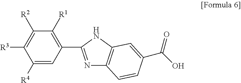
C1([R4])=CC(C2=NC3=C(N2)C=C(C(O)=O)C=C3)=C([R1])C([R2])=C1[R3]
